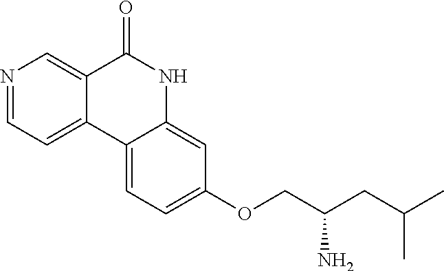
N1=CC=C2C(=C1)C(=O)NC1=CC(OCC(CC(C)C)N)=CC=C21
